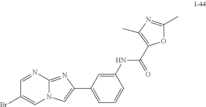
BrC1=CN2C(=NC(C3=CC=CC(NC(=O)C4=C(C)N=C(C)O4)=C3)=C2)N=C1
